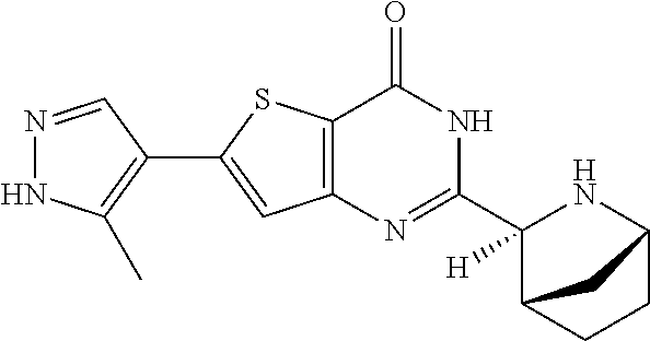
N1=CC(C2=CC3=C(S2)C(=O)NC(C2([H])C4CCC(N2)C4)=N3)=C(C)N1
